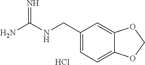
C1(CNC(N)=N)=CC=C2C(=C1)OCO2.Cl
